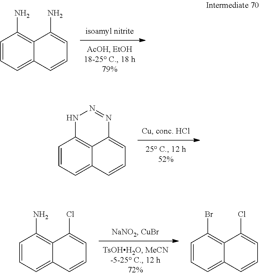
C1=CC=C2C(=C1N)C(N)=CC=C2.C1=CC=C2C3=C1NN=NC3=CC=C2.C1=CC=C2C(=C1N)C(Cl)=CC=C2.C1=CC=C2C(=C1Br)C(Cl)=CC=C2
